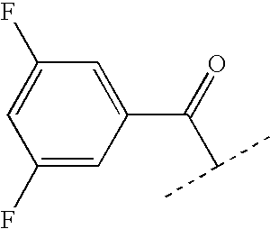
C1(F)=CC(C(=O)C(C)C)=CC(F)=C1
